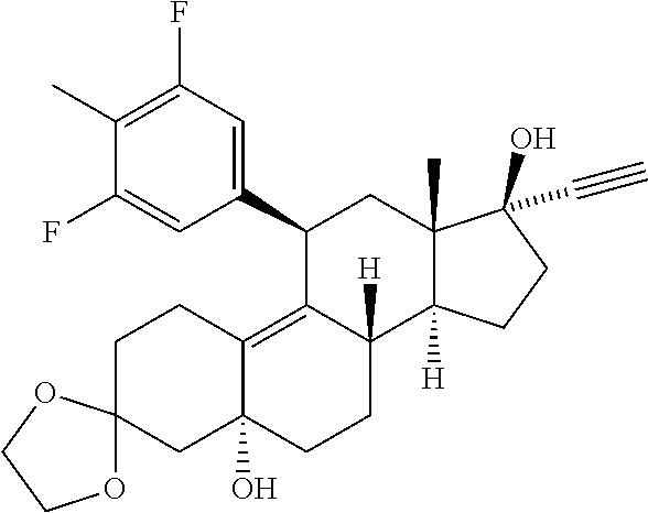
C1(C2=CC(F)=C(C)C(F)=C2)C2=C3C(O)(CCC2([H])C2([H])C(C)(C1)C(O)(C#C)CC2)CC1(CC3)OCCO1
